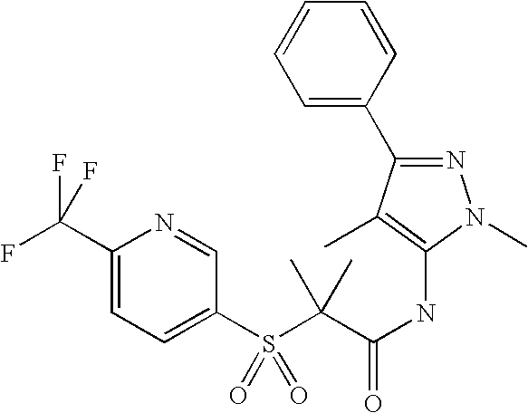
C1(C(F)(F)F)=CC=C(S(C(C(=O)NC2=C(C)C(C3=CC=CC=C3)=NN2C)(C)C)(=O)=O)C=N1
